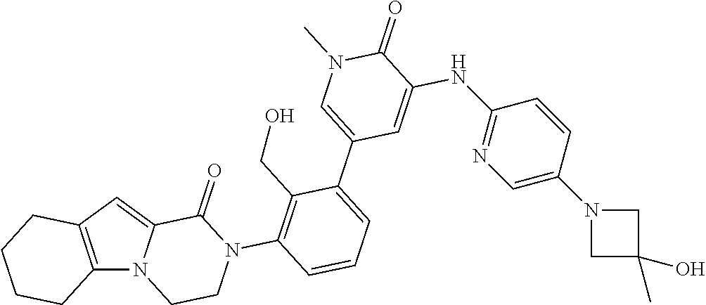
C12=C(C=C3N1CCN(C1=C(CO)C(C4=CN(C)C(=O)C(NC5=NC=C(N6CC(O)(C)C6)C=C5)=C4)=CC=C1)C3=O)CCCC2
